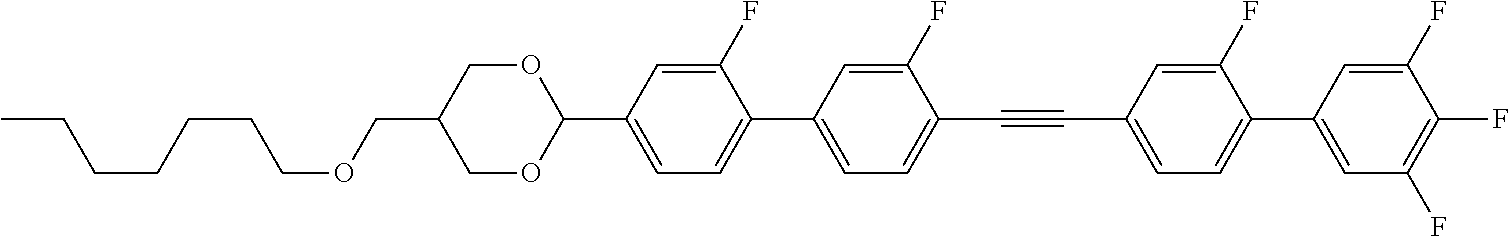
CCCCCCCOCC1COC(C2=CC=C(C3=CC=C(C#CC4=CC=C(C5=CC(F)=C(F)C(F)=C5)C(F)=C4)C(F)=C3)C(F)=C2)OC1
